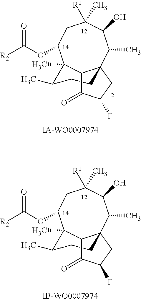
C1(F)CC23C(C)C(O)C([R1])(C)CC(OC(=O)[R2])C(C)(C(C)CC2)C3C1=O.C1(F)CC23C(C)C(O)C([R1])(C)CC(OC(=O)[R2])C(C)(C(C)CC2)C3C1=O
